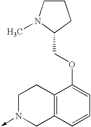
C1N(->C)CC2=C(C1)C(OCC1N(C)CCC1)=CC=C2
